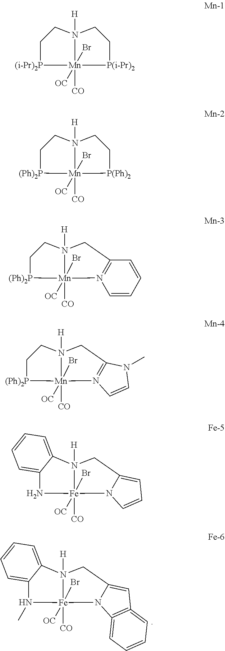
[H]N12C3=CC=CC=C3N(C)[Fe]1(Br)([OC])([CO])N1C(=CC3=C1=CC=CC=3)C2.[H]N12CC[(i-Pr)2P][Mn]1(Br)([OC])([CO])[P(i-Pr)2]CC2.[H]N12CC[(Ph)2P][Mn]1(Br)([OC])([CO])[P(Ph)2]CC2.[H]N12CC[(Ph)2P][Mn]1(Br)([OC])([CO])N1=C(C2)C=CC=C1.[H]N12CC[(Ph)2P][Mn]1(Br)([OC])([CO])N1=C(C2)N(C)C=C1.[H]N12C3=CC=CC=C3N[Fe]1(Br)([OC])([CO])N1C(=CC=C1)C2
